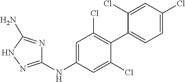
C1(NC2=CC(Cl)=C(C3=CC=C(Cl)C=C3Cl)C(Cl)=C2)=NNC(N)=N1
